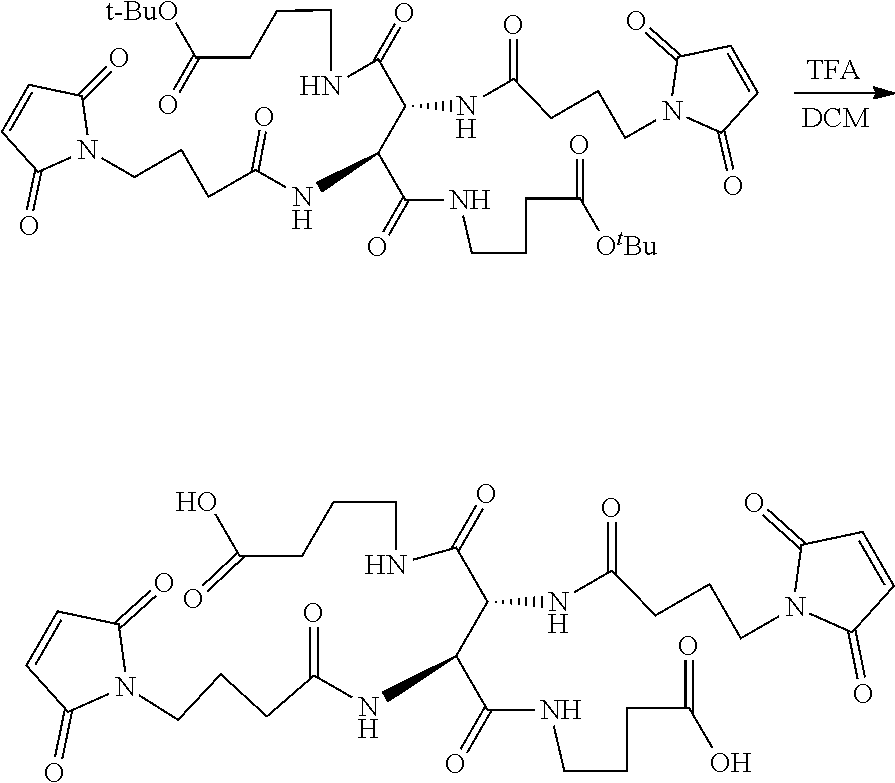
C1=CC(=O)N(CCCC(=O)NC(C(NCCCC(=O)[OtBu])=O)C(NC(CCCN2C(=O)C=CC2=O)=O)C(NCCCC(=O)[t-BuO])=O)C1=O.C1=CC(=O)N(CCCC(=O)NC(C(NCCCC(=O)O)=O)C(NC(CCCN2C(=O)C=CC2=O)=O)C(NCCCC(O)=O)=O)C1=O
